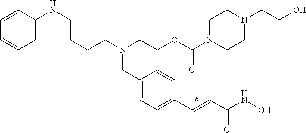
C1=C(CN(CCOC(N2CCN(CCO)CC2)=O)CCC2=CNC3=C2C=CC=C3)C=CC(C=CC(NO)=O)=C1
